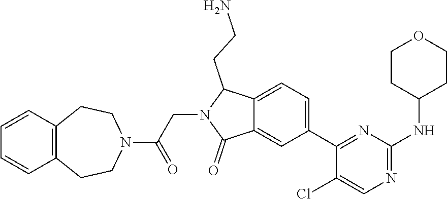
C12=CC(C3=NC(NC4CCOCC4)=NC=C3Cl)=CC=C1C(CCN)N(CC(N1CCC3=C(CC1)C=CC=C3)=O)C2=O
